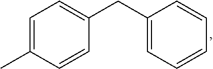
C1(CC2=CC=CC=C2)=CC=C(C)C=C1
